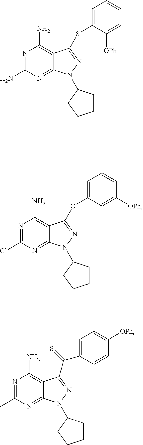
N1=C(N)N=C2C(=C1N)C(SC1=CC=CC=C1[OPh])=NN2C1CCCC1.N1=C(Cl)N=C2C(=C1N)C(OC1=CC=CC([OPh])=C1)=NN2C1CCCC1.N1=C(C)N=C2C(=C1N)C(C(=S)C1=CC=C([OPh])C=C1)=NN2C1CCCC1
